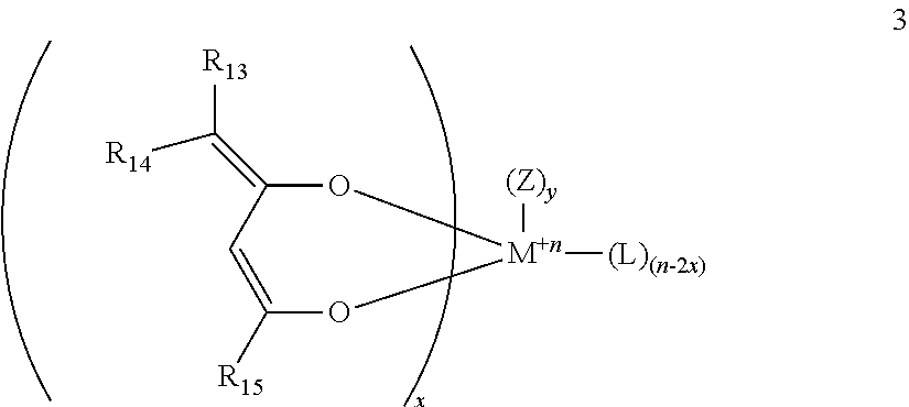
O1C(=C([R13])[R14])C=C([R15])O[M+n]1([(Z)y])[(L)(n-2x)]
